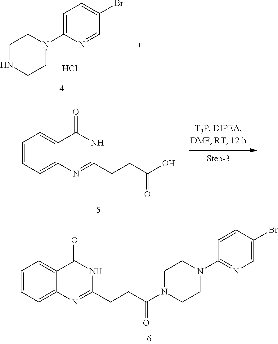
N1(C2=CC=C(Br)C=N2)CCNCC1.Cl.C1=CC=C2C(=C1)C(=O)NC(CCC(O)=O)=N2.C1=CC=C2C(=C1)C(=O)NC(CCC(N1CCN(C3=NC=C(Br)C=C3)CC1)=O)=N2
